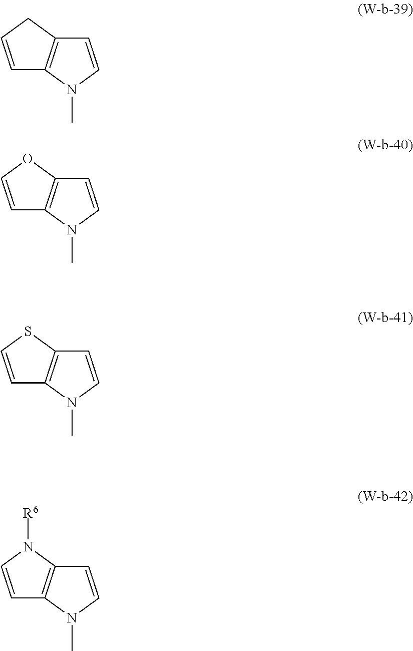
C1=CCC2=C1N(C)C=C2.C1=COC2=C1N(C)C=C2.C1=CSC2=C1N(C)C=C2.C1=CN([R6])C2=C1N(C)C=C2
